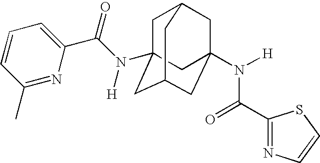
C1C2(N(C(C3=CC=CC(C)=N3)=O)[H])CC3CC(N([H])C(C4=NC=CS4)=O)(CC1C3)C2
